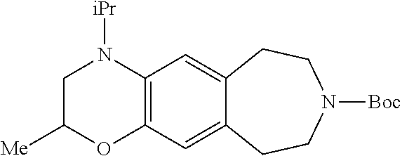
C12=C(C=C3C(=C1)CCN([Boc])CC3)OC([Me])CN2[iPr]
